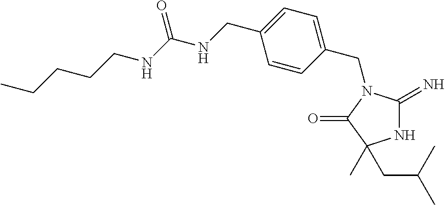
N1C(=N)N(CC2=CC=C(CNC(NCCCCC)=O)C=C2)C(=O)C1(CC(C)C)C
